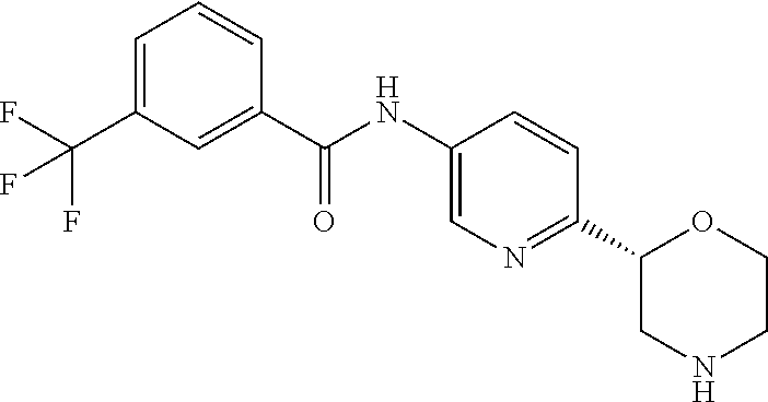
C1=C(C(F)(F)F)C=C(C(NC2=CN=C(C3CNCCO3)C=C2)=O)C=C1
